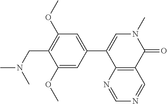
C(N(C)C)C1=C(OC)C=C(C2=CN(C)C(=O)C3=C2N=CN=C3)C=C1OC
